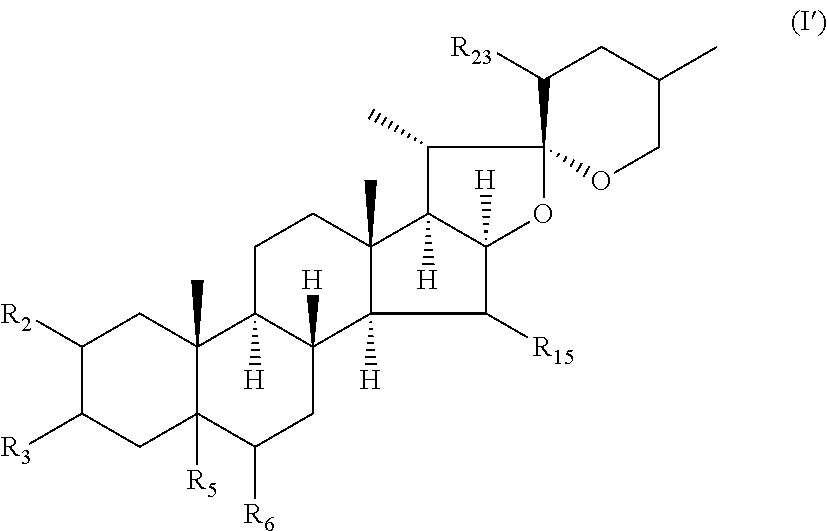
C1([R2])C([R3])CC2([R5])C(C)(C1)C1([H])C([H])(CC2[R6])C2([H])C([R15])C3([H])C([H])(C2(C)CC1)C(C)C1(O3)C([R23])CC(C)CO1
